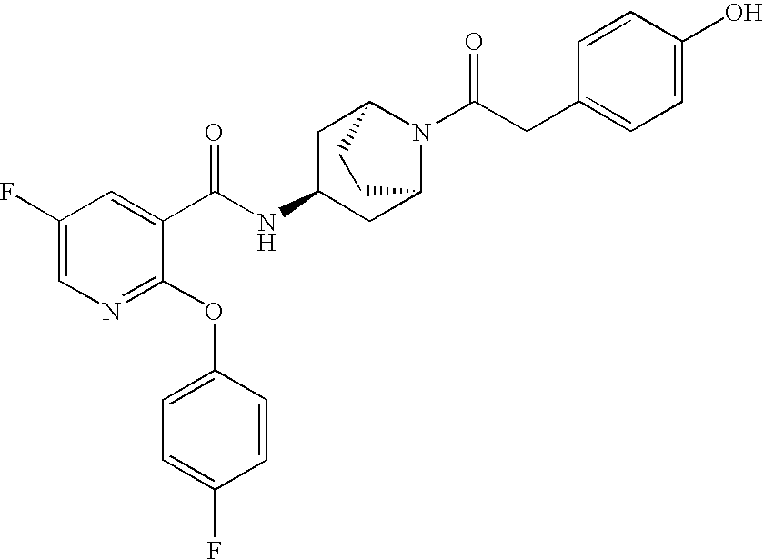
N1=C(OC2=CC=C(F)C=C2)C(C(NC2CC3N(C(=O)CC4=CC=C(O)C=C4)C(C2)CC3)=O)=CC(F)=C1
